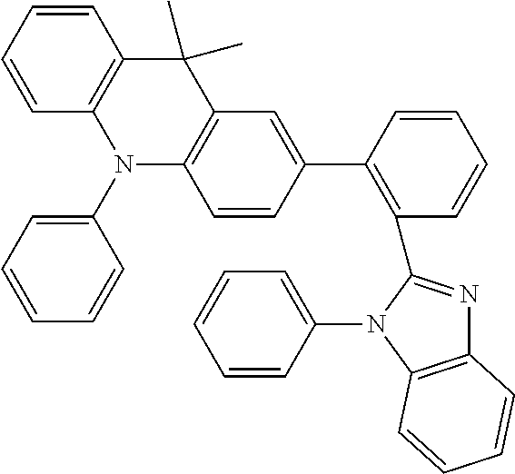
C1(C2=C(C3=NC4=C(N3C3=CC=CC=C3)C=CC=C4)C=CC=C2)=CC2=C(C=C1)N(C1=CC=CC=C1)C1=C(C=CC=C1)C2(C)C
